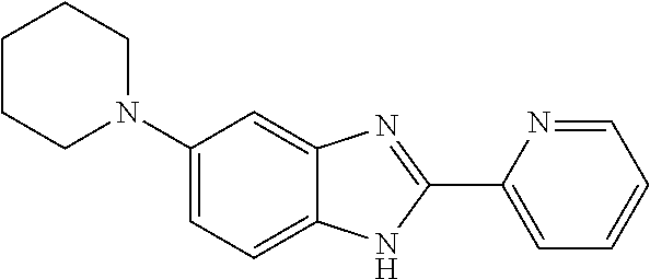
C1(N2CCCCC2)=CC=C2C(=C1)N=C(C1=CC=CC=N1)N2
